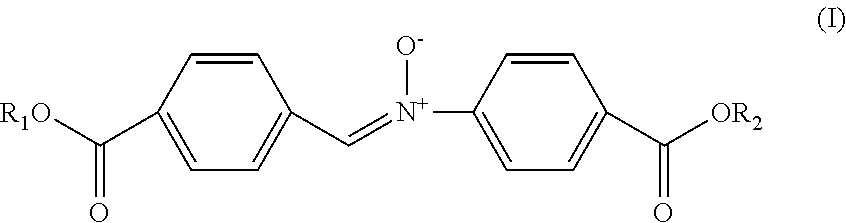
[R1O]C(C1=CC=C(C=[N+](C2=CC=C(C([OR2])=O)C=C2)[O-])C=C1)=O
